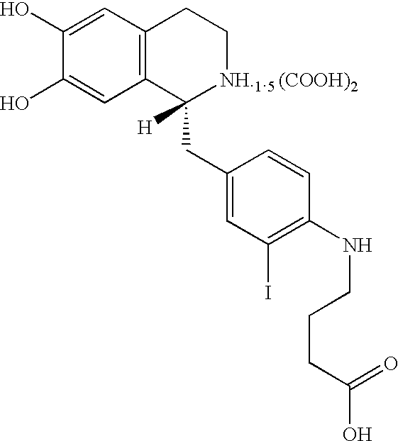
C1(O)=CC2=C(C=C1O)C(CC1=CC(I)=C(NCCCC(=O)O)C=C1)([H])[NH.1.5 (COOH)2]CC2
